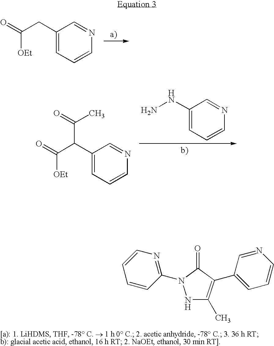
C1(CC(=O)[OEt])=CC=CN=C1.C1(NN)=CC=CN=C1.C1(C(C(=O)[OEt])C(=O)C)=CC=CN=C1.N1C(C)=C(C2=CC=CN=C2)C(=O)N1C1=NC=CC=C1
